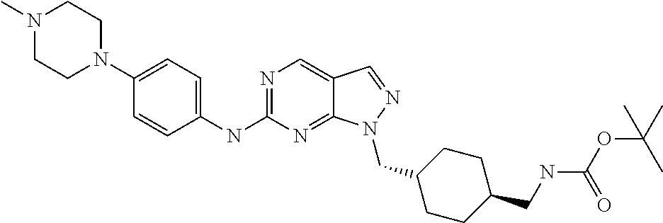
C12=NC(NC3=CC=C(N4CCN(C)CC4)C=C3)=NC=C1C=NN2CC1CCC(CNC(OC(C)(C)C)=O)CC1
